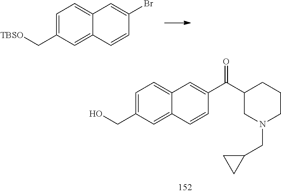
C1=C(CO)C=C2C(=C1)C=C(C(C1CN(CC3CC3)CCC1)=O)C=C2.C1=C(C[TBSO])C=C2C(=C1)C=C(Br)C=C2
